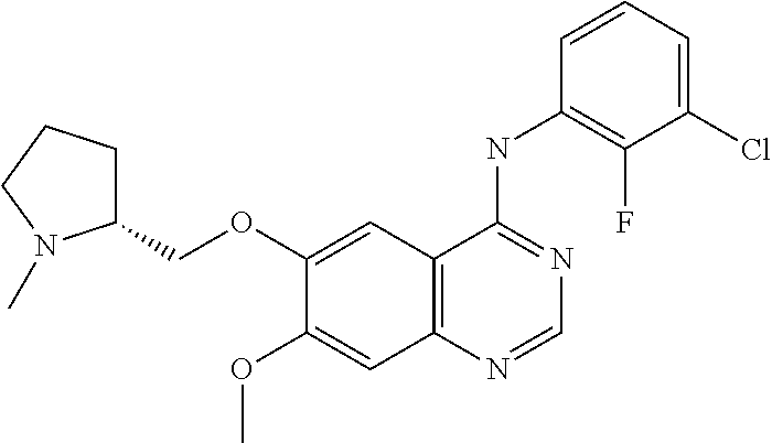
C12=C(N=CN=C1NC1=C(F)C(Cl)=CC=C1)C=C(OC)C(OCC1CCCN1C)=C2
